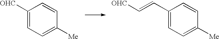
C1([OHC])=CC=C([Me])C=C1.C1(C=C[OHC])=CC=C([Me])C=C1
